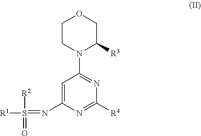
N(C1=CC(N2CCOCC2[R3])=NC([R4])=N1)=S([R1])([R2])=O
